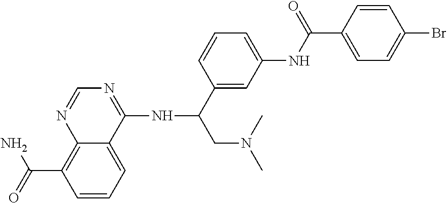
C12=C(C(=O)N)C=CC=C1C(NC(CN(C)C)C1=CC(NC(=O)C3=CC=C(Br)C=C3)=CC=C1)=NC=N2
